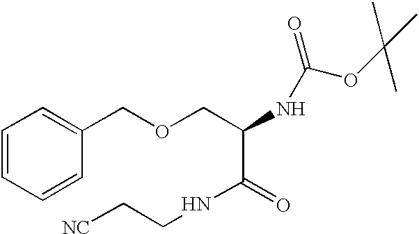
C1=CC=CC(COCC(NC(=O)OC(C)(C)C)C(NCC[NC])=O)=C1
